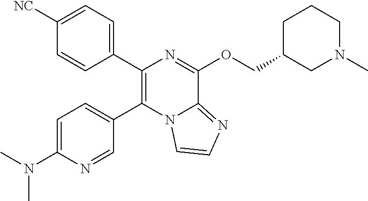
C1(C2=C(C3=CC=C([NC])C=C3)N=C(OCC3CN(C)CCC3)C3=NC=CN23)=CC=C(N(C)C)N=C1
